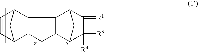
C1C2C(C3C=CC2C3)C2C1C1C([R4])([R3])C(=[R1])C2C1
